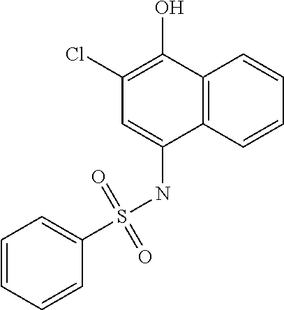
C1(Cl)=C(O)C2=C(C(NS(C3=CC=CC=C3)(=O)=O)=C1)C=CC=C2
